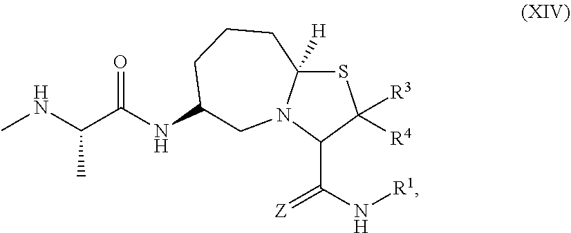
CNC(C(NC1CCCC2([H])SC([R4])([R3])C(C(=[Z])N[R1])N2C1)=O)C
